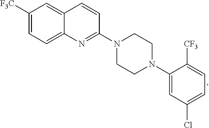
C1([F3C])=CC=C2C(=C1)C=CC(N1CCN(C3=CC(Cl)=CC=C3[CF3])CC1)=N2
